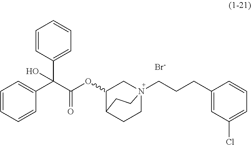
[Br-].C1=CC(C(C(OC2CN3(CCCC4=CC(Cl)=CC=C4)CCC2CC3)=O)(C2=CC=CC=C2)O)=CC=C1
